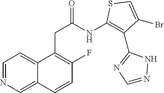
C1=NC=C2C(=C1)C(CC(NC1=C(C3=NC=NN3)C(Br)=CS1)=O)=C(F)C=C2
